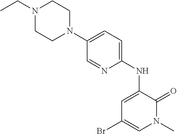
C1=NC(NC2=CC(Br)=CN(C)C2=O)=CC=C1N1CCN(CC)CC1
